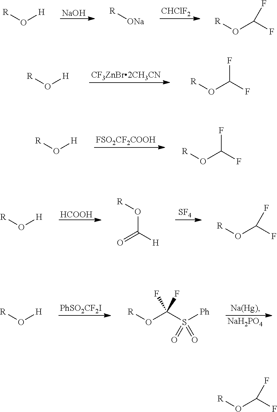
[NaOH].[CHClF2].[R]O[H].[ONa][R].[R]OC(F)F.[CF3ZnBr2CH3CN].[R]O[H].[R]OC(F)F.[FSO2CF2COOH].[R]O[H].[R]OC(F)F.[HCOOH].[SF4].[R]O[H].O([R])C([H])=O.[R]OC(F)F.[PhSO2CF2I].[Na(Hg)].[NaH2PO4].[R]O[H].[R]OC(S([Ph])(=O)=O)(F)F.[R]OC(F)F
